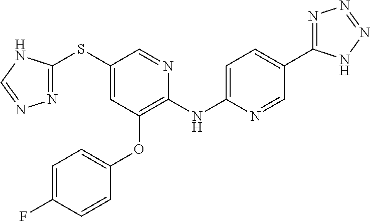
C1(SC2=NN=CN2)=CC(OC2=CC=C(F)C=C2)=C(NC2=CC=C(C3=NN=NN3)C=N2)N=C1
